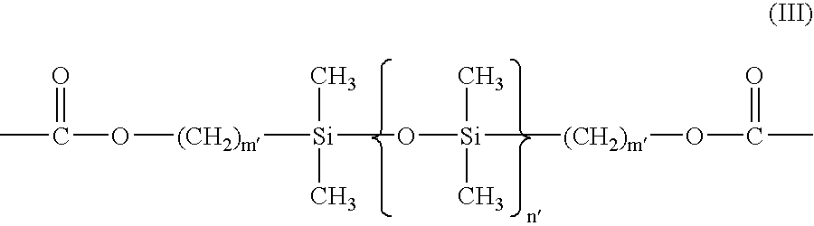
[Si](O[Si](C)(C)[(CH2)m]OC(=O)C)(C)(C)[(CH2)m]OC(=O)C
